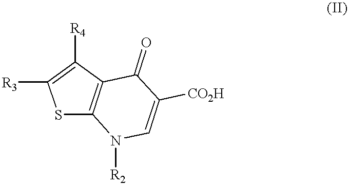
[R3]C1=C([R4])C2=C(S1)N([R2])C=C([CO2H])C2=O
